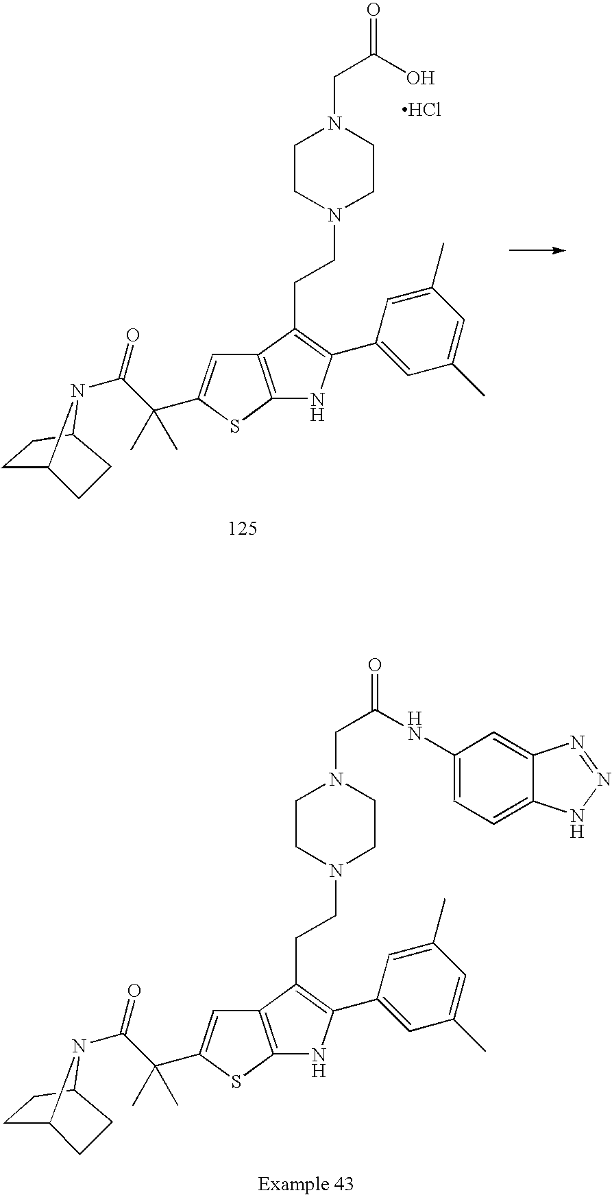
C12=C(SC(C(C(=O)N3C4CCC3CC4)(C)C)=C1)NC(C1=CC(C)=CC(C)=C1)=C2CCN1CCN(CC(=O)O)CC1.Cl.C12=C(SC(C(C(=O)N3C4CCC3CC4)(C)C)=C1)NC(C1=CC(C)=CC(C)=C1)=C2CCN1CCN(CC(=O)NC2=CC=C3C(=C2)N=NN3)CC1
